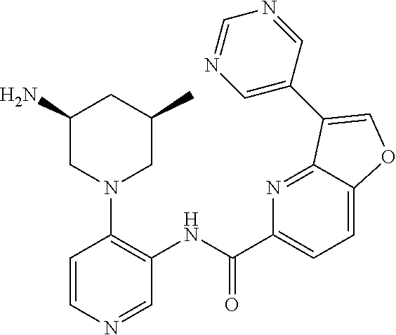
C1(N)CN(C2=C(NC(C3=CC=C4C(=N3)C(C3=CN=CN=C3)=CO4)=O)C=NC=C2)CC(C)C1
